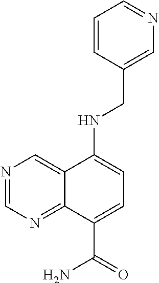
C12=CN=CN=C1C(C(=O)N)=CC=C2NCC1=CN=CC=C1
